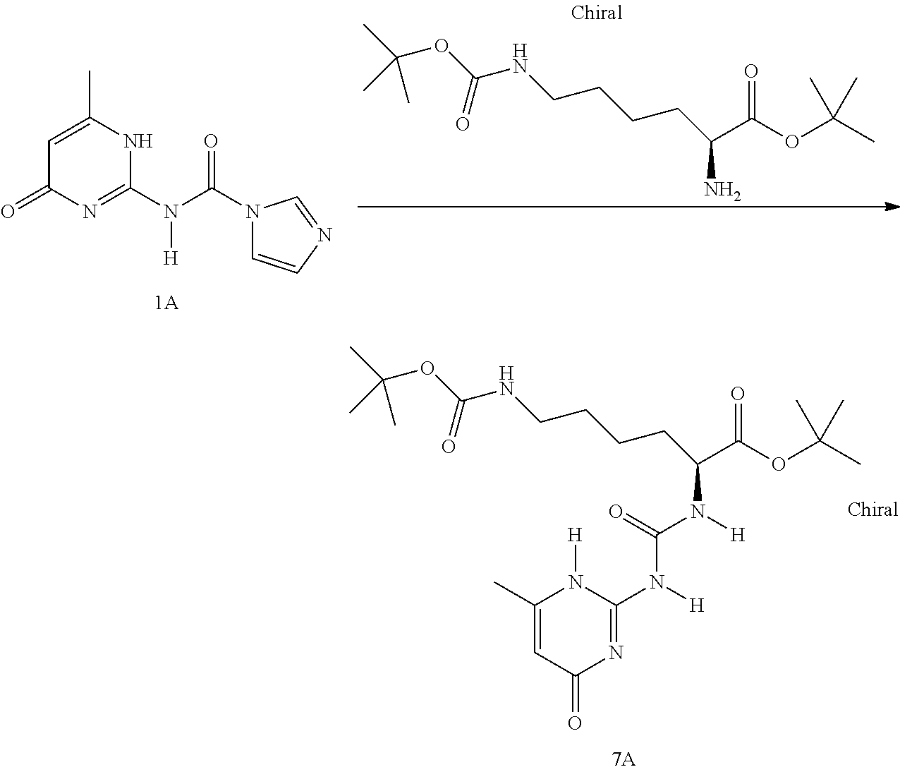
C(C(OC(C)(C)C)=O)(N([H])C(=O)N([H])C1=NC(=O)C=C(C)N1[H])CCCCNC(OC(C)(C)C)=O.C1=C(C)NC(N(C(=O)N2C=CN=C2)[H])=NC1=O.C(C(OC(C)(C)C)=O)(N)CCCCNC(OC(C)(C)C)=O
